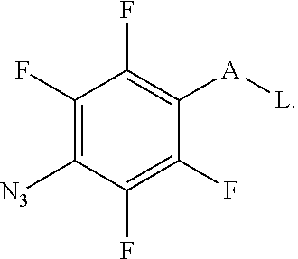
C1(F)=C([N3])C(F)=C(F)C([A][L])=C1F
